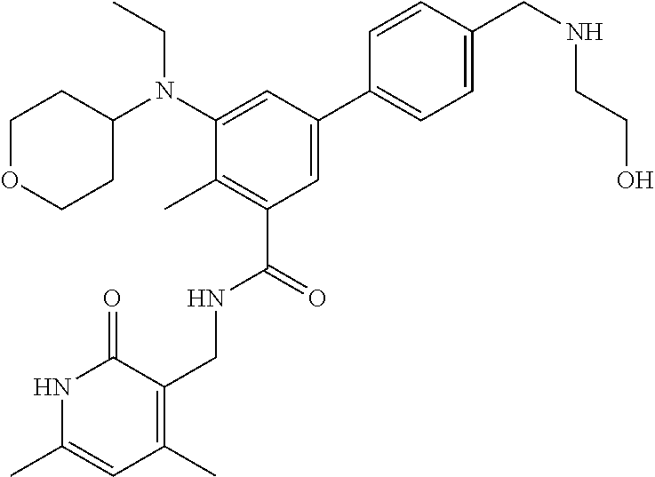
C1OCCC(N(C2=CC(C3=CC=C(CNCCO)C=C3)=CC(C(NCC3=C(C)C=C(C)NC3=O)=O)=C2C)CC)C1
